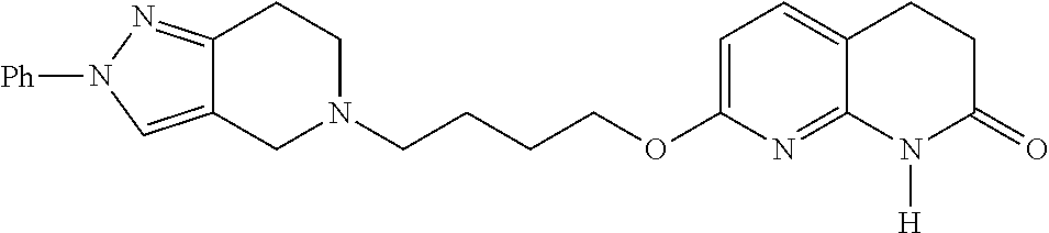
C12=CN([Ph])N=C1CCN(CCCCOC1=CC=C3C(=N1)N([H])C(=O)CC3)C2
